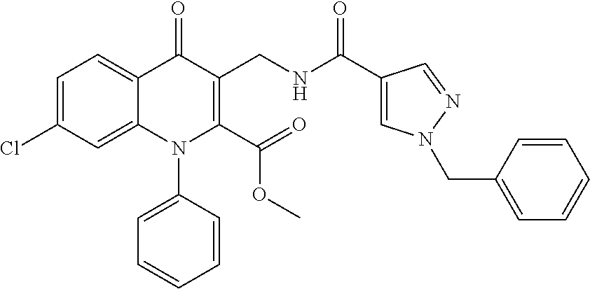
C1=C(Cl)C=C2C(=C1)C(=O)C(CNC(C1=CN(CC3=CC=CC=C3)N=C1)=O)=C(C(=O)OC)N2C1=CC=CC=C1
